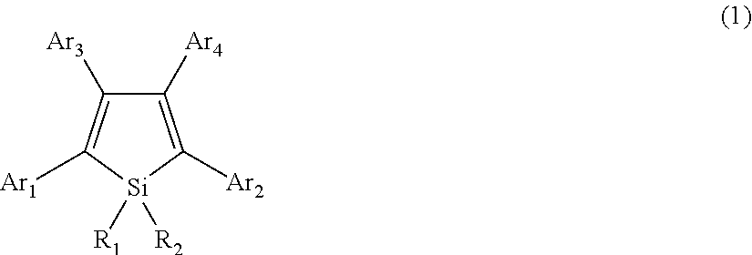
C1([Ar4])=C([Ar2])[Si]([R1])([R2])C([Ar1])=C1[Ar3]
